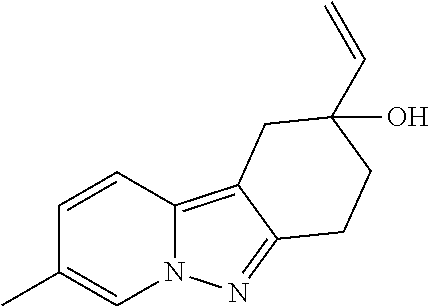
C1=CC2=C3C(=NN2C=C1C)CCC(C=C)(O)C3
